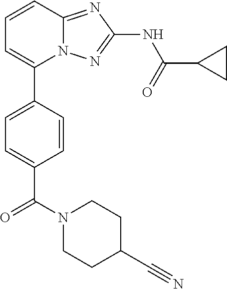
C1=CC2=NC(NC(=O)C3CC3)=NN2C(C2=CC=C(C(N3CCC(C#N)CC3)=O)C=C2)=C1
